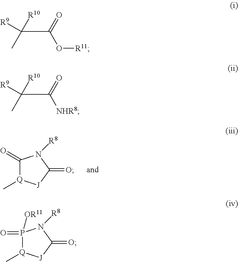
C1(=O)[Q](C)[J]C(=O)N1[R8].C(C(C)([R9])[R10])(=O)O[R11].C(C(C)([R9])[R10])(=O)[NHR8].P1(=O)([OR11])[Q](C)[J]C(=O)N1[R8]
